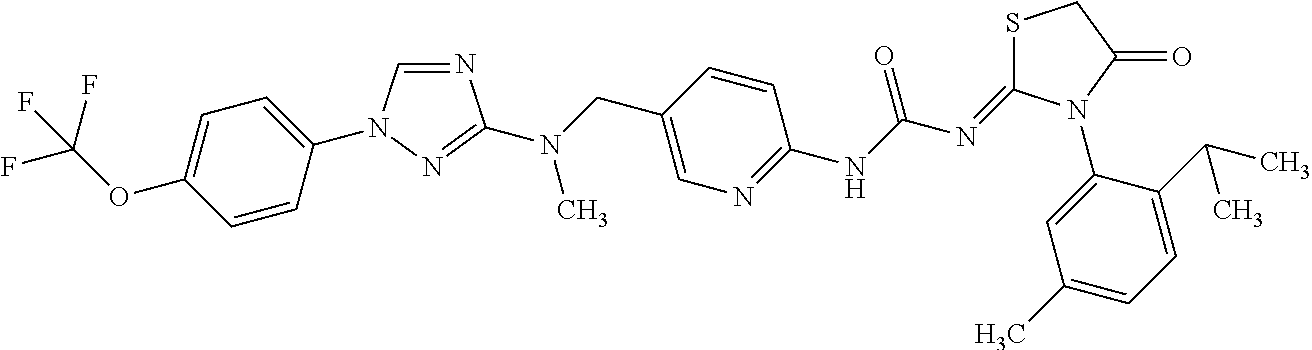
C1=CC(N2C=NC(N(CC3=CN=C(NC(N=C4SCC(=O)N4C4=CC(C)=CC=C4C(C)C)=O)C=C3)C)=N2)=CC=C1OC(F)(F)F
